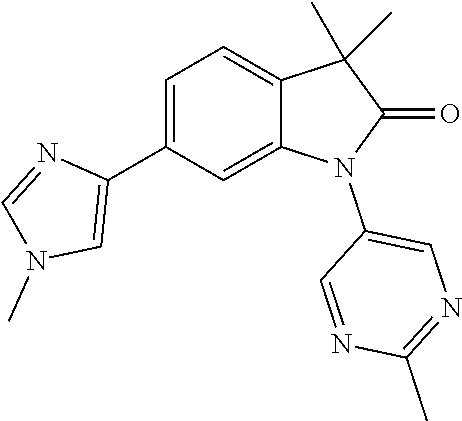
C1=C(C2=CN(C)C=N2)C=C2C(=C1)C(C)(C)C(=O)N2C1=CN=C(C)N=C1
